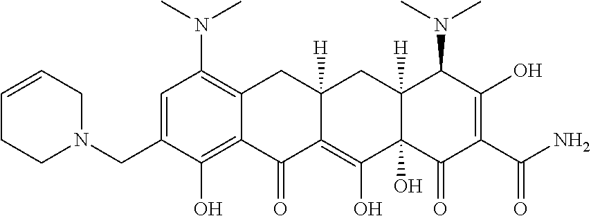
C1=C(CN2CC=CCC2)C(O)=C2C(=C1N(C)C)CC1([H])C(=C(O)C3(O)C([H])(C1)C(N(C)C)C(O)=C(C(=O)N)C3=O)C2=O
